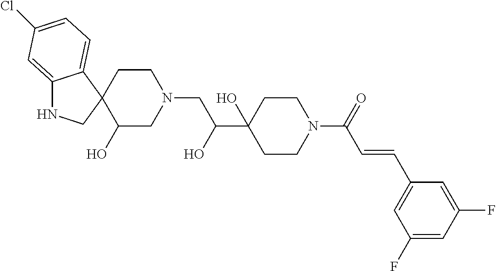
C12=CC(Cl)=CC=C1C1(CN2)C(O)CN(CC(C2(O)CCN(C(=O)C=CC3=CC(F)=CC(F)=C3)CC2)O)CC1
